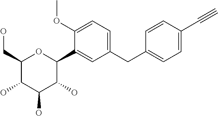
C1(CO)C(O)C(O)C(O)C(C2=CC(CC3=CC=C(C#C)C=C3)=CC=C2OC)O1
